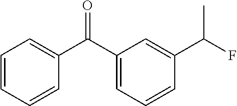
C1=CC=CC(C(C2=CC=CC(C(F)C)=C2)=O)=C1
